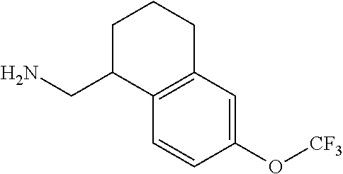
C1=CC(O[CF3])=CC2=C1C(CN)CCC2
